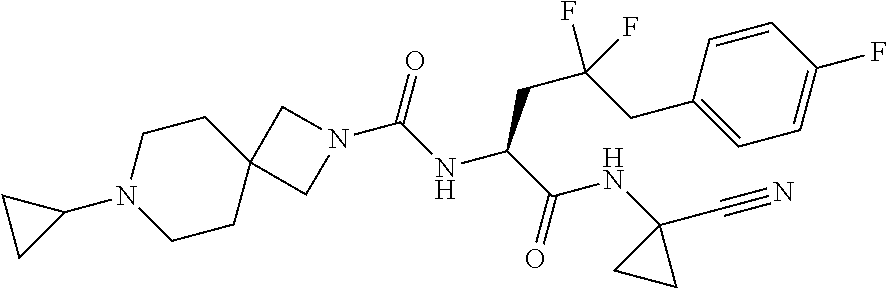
N1(C(NC(C(NC2(C#N)CC2)=O)CC(CC2=CC=C(F)C=C2)(F)F)=O)CC2(C1)CCN(C1CC1)CC2
